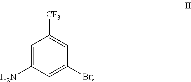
C1=C(N)C=C(Br)C=C1[CF3]
